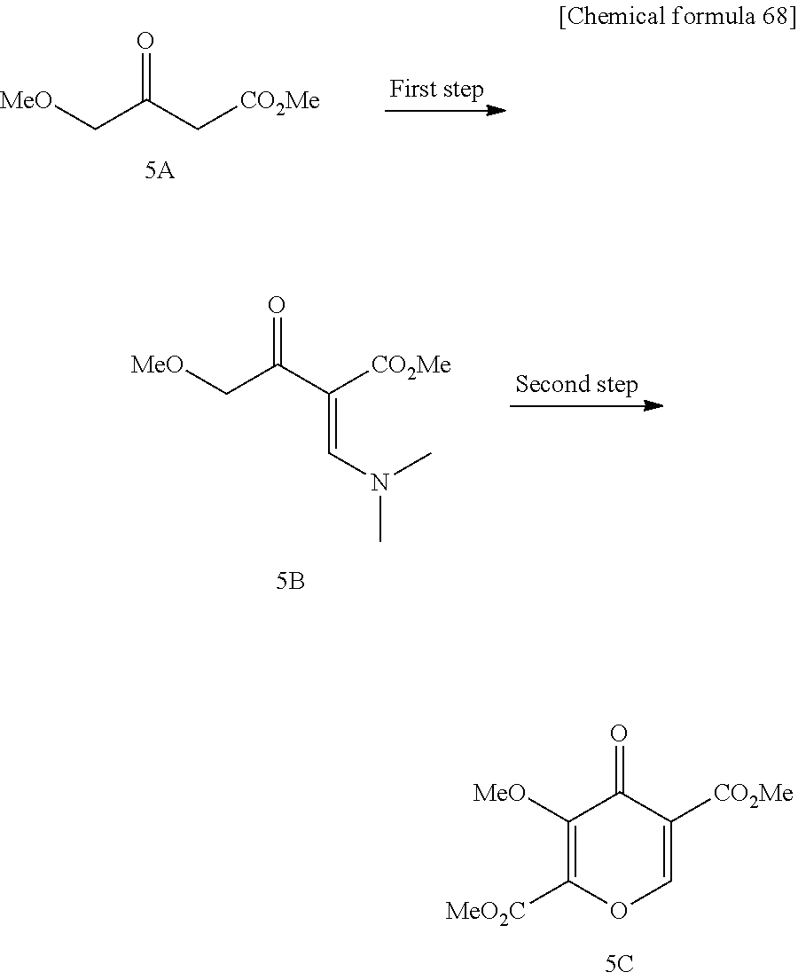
C1([MeO])=C([MeO2C])OC=C([CO2Me])C1=O.[MeO]CC(C[CO2Me])=O.[MeO]CC(C([CO2Me])=CN(C)C)=O
